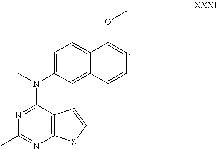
N1=C(N(C2=CC=C3C(=C2)C=CC=C3OC)C)C2=C(N=C1C)SC=C2
